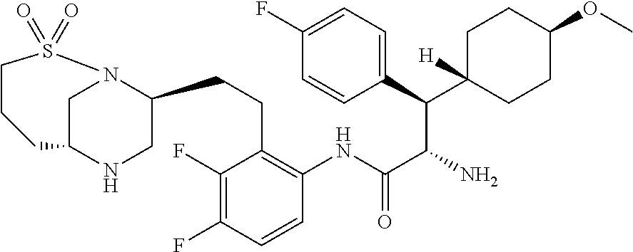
C1C2NCC(CCC3=C(NC(C(N)C(C4=CC=C(F)C=C4)C4([H])CCC(OC)CC4)=O)C=CC(F)=C3F)N1S(=O)(=O)CCC2
